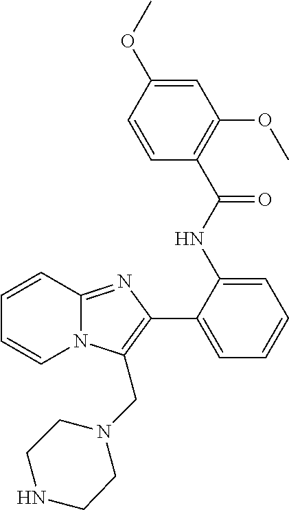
C1(C2=CC=CC=C2NC(C2=C(OC)C=C(OC)C=C2)=O)=C(CN2CCNCC2)N2C(=N1)C=CC=C2
